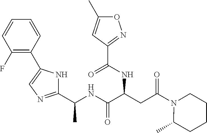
C(NC(C(CC(N1C(C)CCCC1)=O)NC(C1=NOC(C)=C1)=O)=O)(C)C1=NC=C(C2=C(F)C=CC=C2)N1
